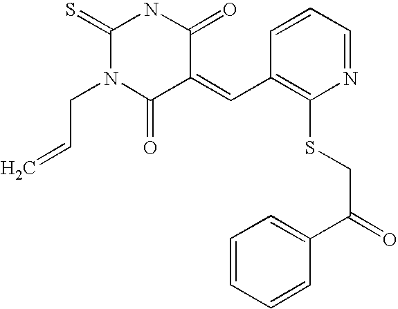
C1(=S)N(CC=C)C(=O)C(=CC2=C(SCC(=O)C3=CC=CC=C3)N=CC=C2)C(=O)N1
